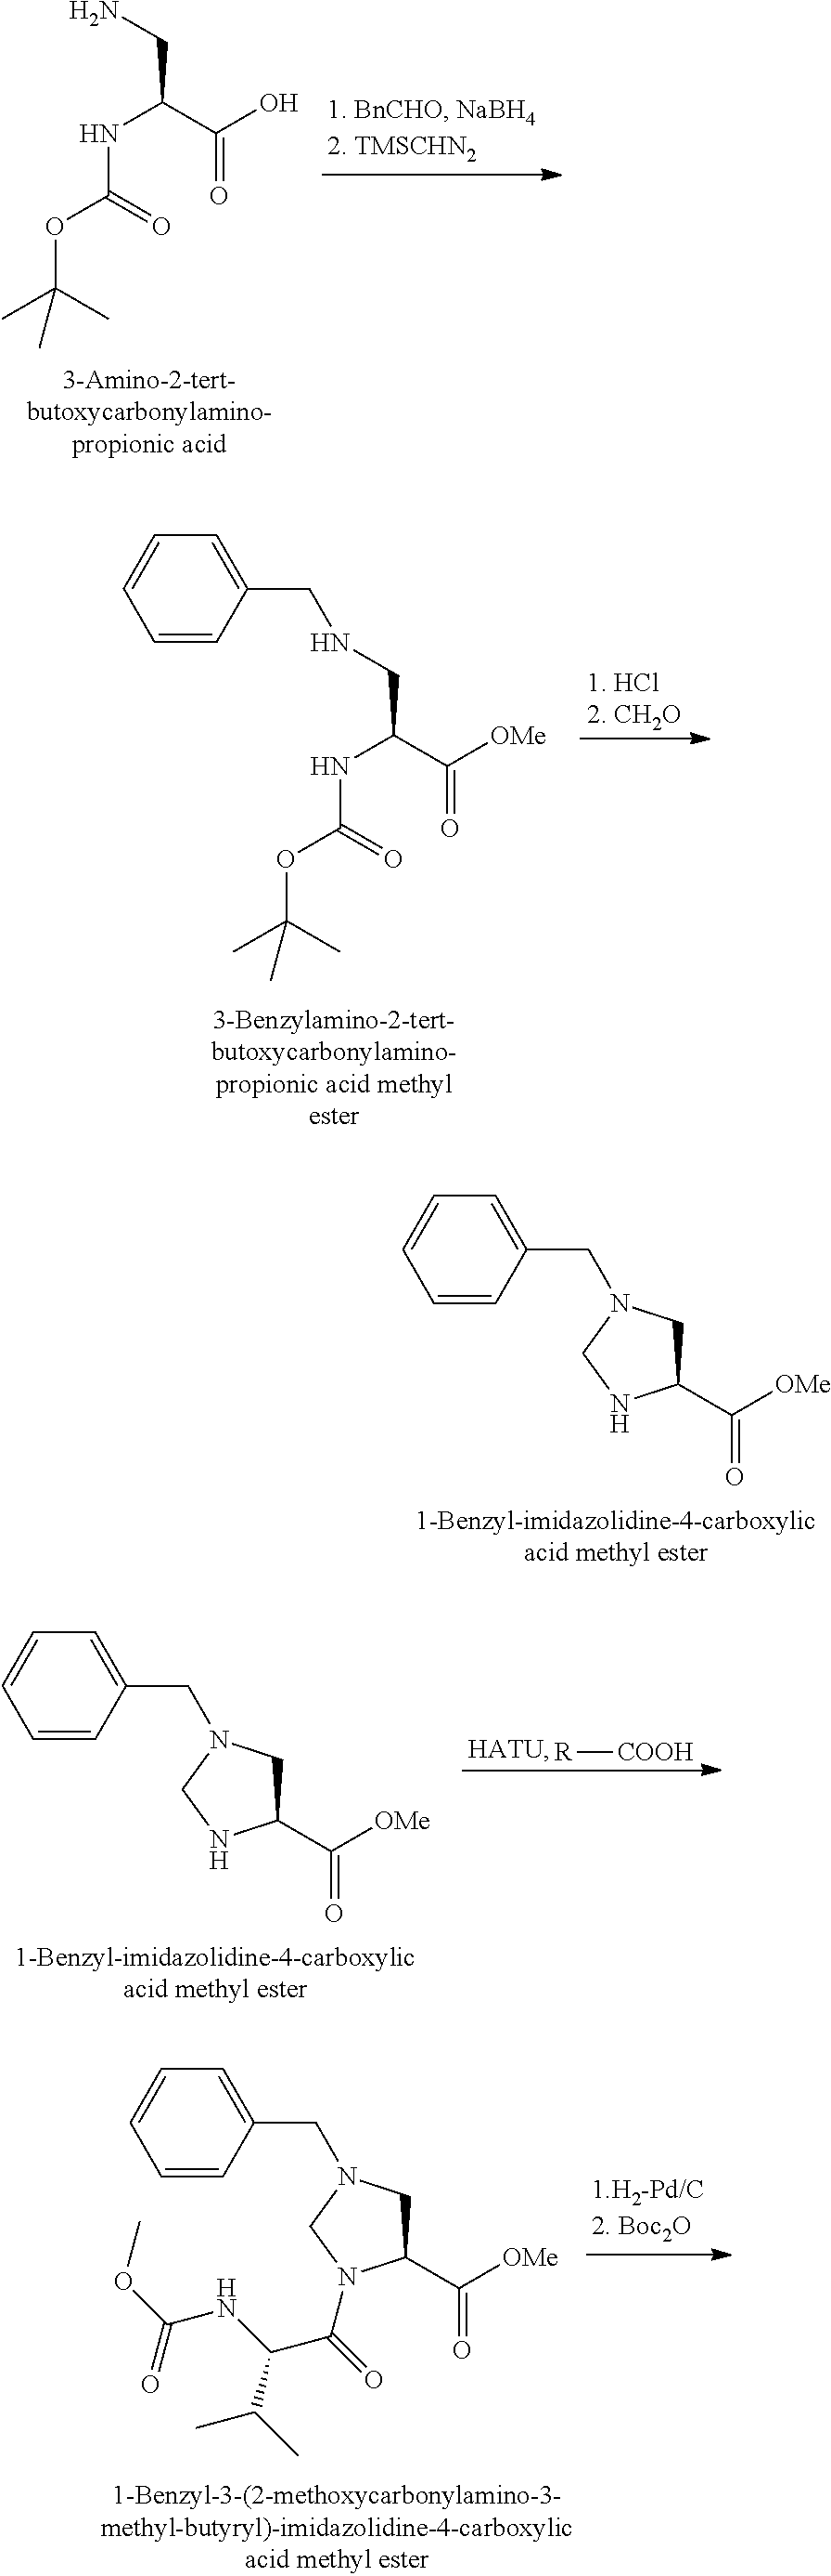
N(C(C(O)=O)CN)C(OC(C)(C)C)=O.N(C(C([OMe])=O)CNCC1=CC=CC=C1)C(OC(C)(C)C)=O.C1(CN2CC(C([OMe])=O)NC2)=CC=CC=C1.[R][COOH].[HATU].C1(CN2CC(C([OMe])=O)NC2)=CC=CC=C1.C1(CN2CC(C([OMe])=O)N(C(=O)C(NC(OC)=O)C(C)C)C2)=CC=CC=C1
